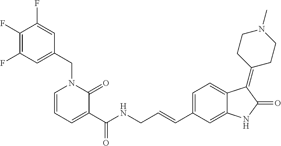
C1(F)=C(F)C=C(CN2C=CC=C(C(NCC=CC3=CC=C4C(=C3)NC(=O)C4=C3CCN(C)CC3)=O)C2=O)C=C1F
